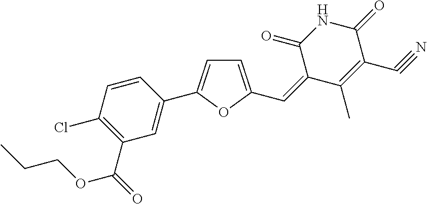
CCCOC(=O)C1=C(Cl)C=CC(C2=CC=C(C=C3C(C)=C(C#N)C(=O)NC3=O)O2)=C1
